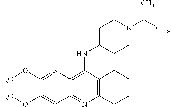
C12=C(N=C3C(=C1NC1CCN(C(C)C)CC1)N=C(OC)C(OC)=C3)CCCC2
